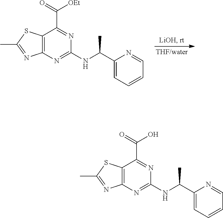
C12=C(N=C(NC(C3=CC=CC=N3)C)N=C1C(=O)[OEt])N=C(C)S2.C12=C(N=C(NC(C3=CC=CC=N3)C)N=C1C(=O)O)N=C(C)S2
